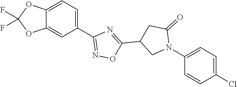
C12=CC=C(C3=NOC(C4CN(C5=CC=C(Cl)C=C5)C(=O)C4)=N3)C=C1OC(F)(F)O2
